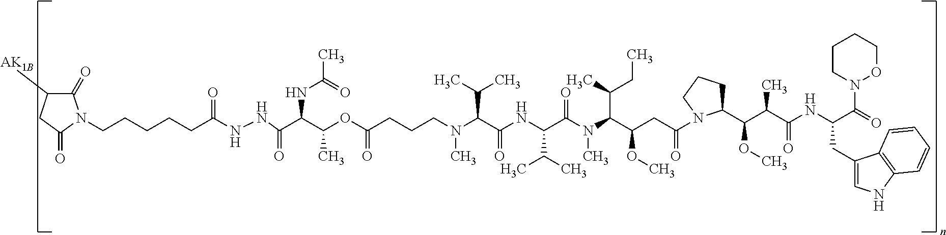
C(C(OC(CCCN(C(C(NC(C(N(C(C(CC(N1C(C(C(C(NC(C(=O)N2OCCCC2)CC2=CNC3=C2C=CC=C3)=O)C)OC)CCC1)=O)OC)C(CC)C)C)=O)C(C)C)=O)C(C)C)C)=O)C)(C(NNC(CCCCCN1C(=O)C([AK1B])CC1=O)=O)=O)NC(C)=O
